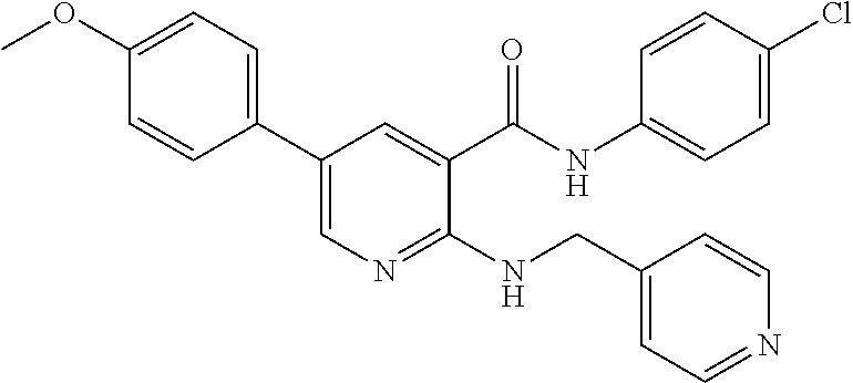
C1(C2=CC=C(OC)C=C2)=CN=C(NCC2=CC=NC=C2)C(C(NC2=CC=C(Cl)C=C2)=O)=C1
